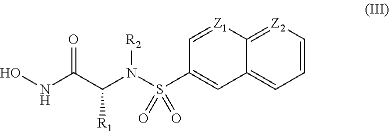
ONC(C(N(S(C1=CC2=CC=C[Z2]=C2[Z1]=C1)(=O)=O)[R2])[R1])=O
